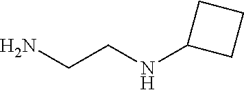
NCCNC1CCC1
